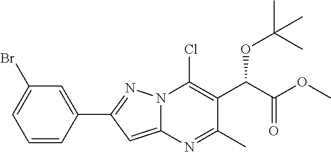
C1(Br)=CC=CC(C2=NN3C(=C2)N=C(C)C(C(C(OC)=O)OC(C)(C)C)=C3Cl)=C1
